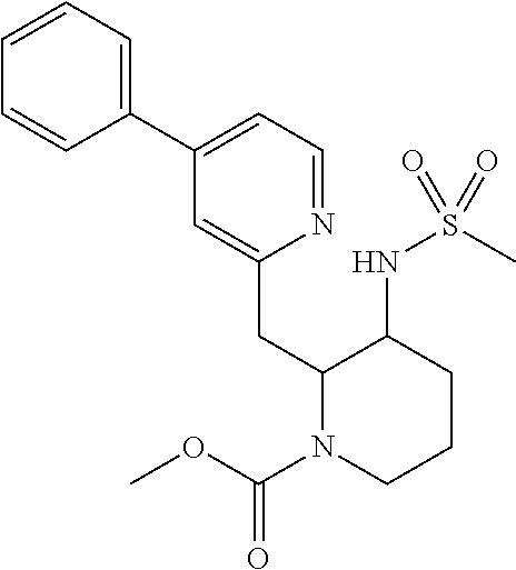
C1=CC=C(C2=CC=NC(CC3N(C(=O)OC)CCCC3NS(C)(=O)=O)=C2)C=C1
